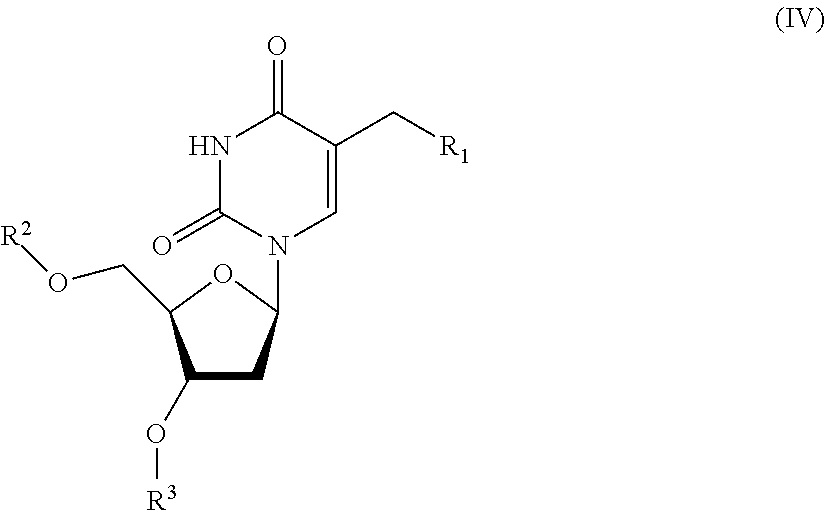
C1(O[R3])CC(N2C=C(C[R1])C(=O)NC2=O)OC1CO[R2]
